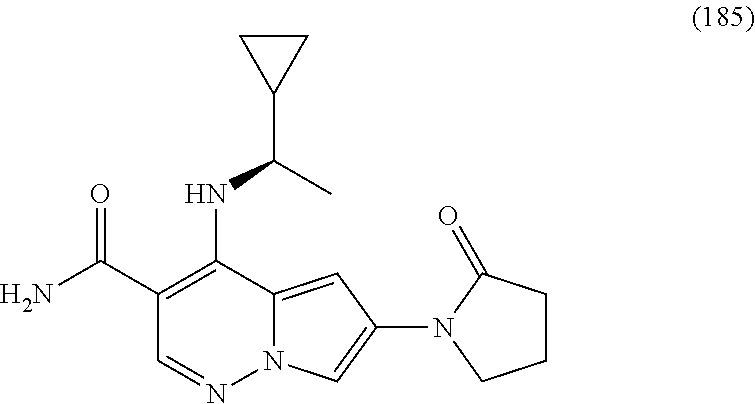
C1(C(NC2=C(C(=O)N)C=NN3C2=CC(N2CCCC2=O)=C3)C)CC1
